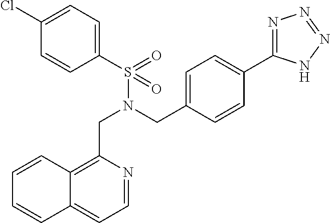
C1(Cl)=CC=C(S(N(CC2=CC=C(C3=NN=NN3)C=C2)CC2=C3C(=CC=N2)C=CC=C3)(=O)=O)C=C1
